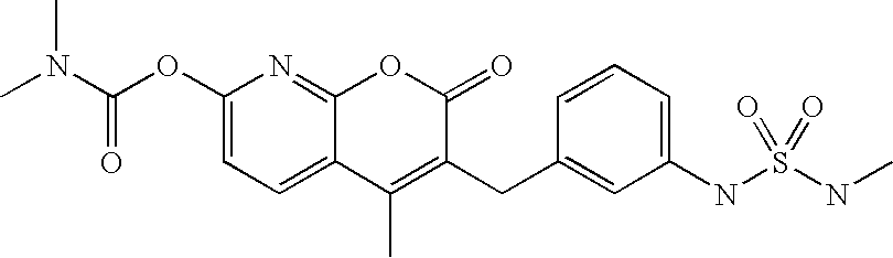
C1(OC(=O)N(C)C)=CC=C2C(=N1)OC(=O)C(CC1=CC(NS(NC)(=O)=O)=CC=C1)=C2C
